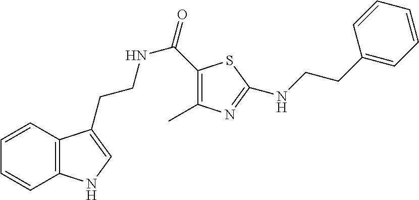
C12=C(C=CC=C1)C(CCNC(=O)C1=C(C)N=C(NCCC3=CC=CC=C3)S1)=CN2
